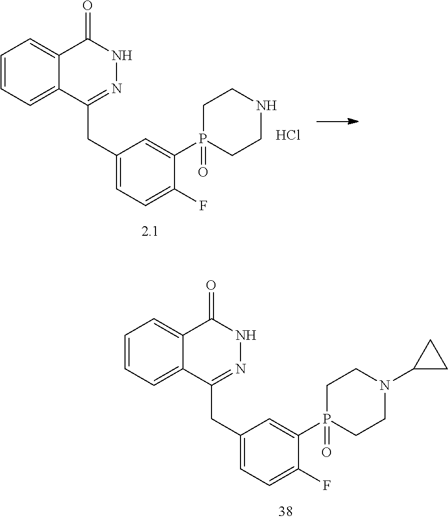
C1=CC=C2C(=C1)C(=O)NN=C2CC1=CC=C(F)C(P2(=O)CCNCC2)=C1.Cl.C1=CC=C2C(=C1)C(=O)NN=C2CC1=CC=C(F)C(P2(=O)CCN(C3CC3)CC2)=C1
